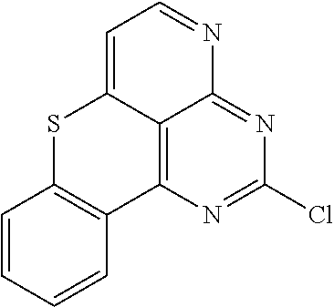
C1=CC=CC2=C1SC1=CC=NC3=NC(Cl)=NC2=C13
